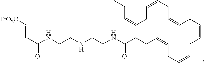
[EtO2C]C=CC(NCCNCCNC(CCC=CCC=CCC=CCC=CCC=CCC=CCC)=O)=O
